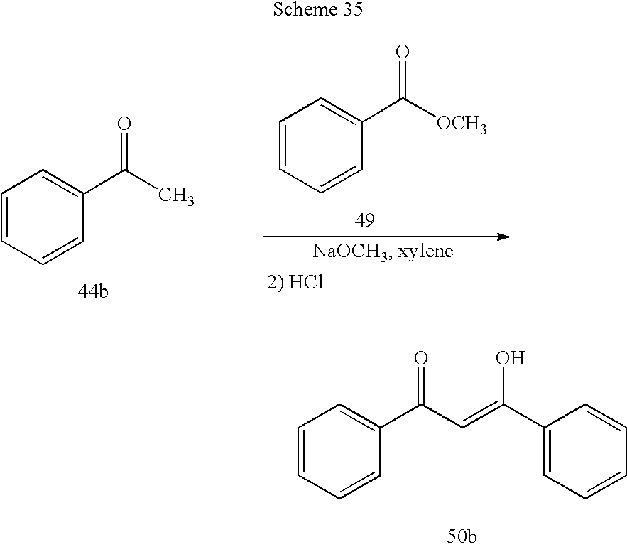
C1=C(C(=O)C=C(C2=CC=CC=C2)O)C=CC=C1.C1=CC=CC(C(=O)[OCH3])=C1.C1=CC=CC(C(=O)C)=C1
